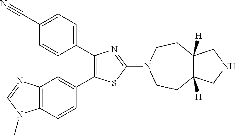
C1(C2=CC=C(C#N)C=C2)=C(C2=CC3=C(C=C2)N(C)C=N3)SC(N2CCC3([H])C([H])(CC2)CNC3)=N1
